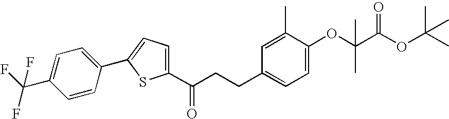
C1=CC(C2=CC=C(C(CCC3=CC=C(OC(C(OC(C)(C)C)=O)(C)C)C(C)=C3)=O)S2)=CC=C1C(F)(F)F
